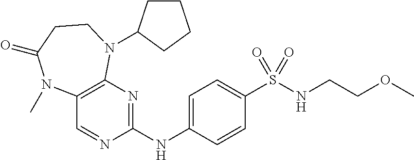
C1(S(=O)(=O)NCCOC)=CC=C(NC2=NC3=C(C=N2)N(C)C(=O)CCN3C2CCCC2)C=C1
